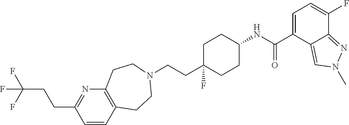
C1=CC2=C(N=C1CCC(F)(F)F)CCN(CCC1(F)CCC(NC(C3=CC=C(F)C4=NN(C)C=C34)=O)CC1)CC2
